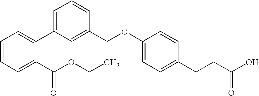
C1=CC=C(C(OCC)=O)C(C2=CC=CC(COC3=CC=C(CCC(O)=O)C=C3)=C2)=C1
